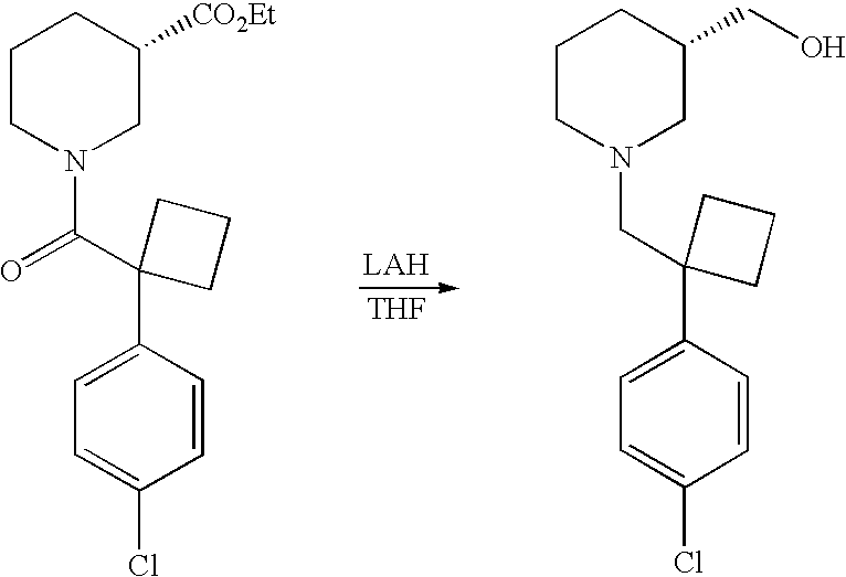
C1CN(C(C2(C3=CC=C(Cl)C=C3)CCC2)=O)CC([CO2Et])C1.C1CN(CC2(C3=CC=C(Cl)C=C3)CCC2)CC(CO)C1.[THF]
